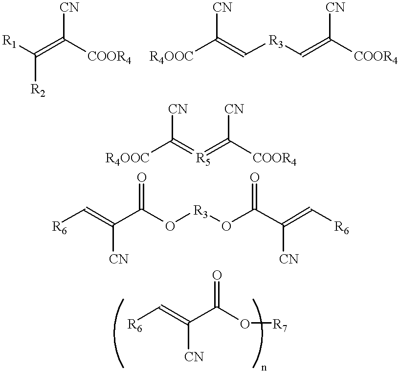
[R1]C(=C([COOR4])[CN])[R2].[R4OOC]C(=C[R3]C=C([COOR4])[CN])[CN].[R4OOC]C(=[R5]=C([COOR4])[CN])[CN].C(C(O[R3]OC(C(=C[R6])[CN])=O)=O)(=C[R6])[CN].C(C(O[R7])=O)(=C[R6])[CN]
